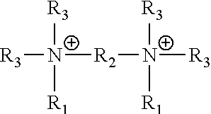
[R3][N+]([R1])([R3])[R2][N+]([R1])([R3])[R3]
